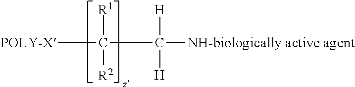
[POLY-X]C(C([NH-biologically active agent])([H])[H])([R1])[R2]
